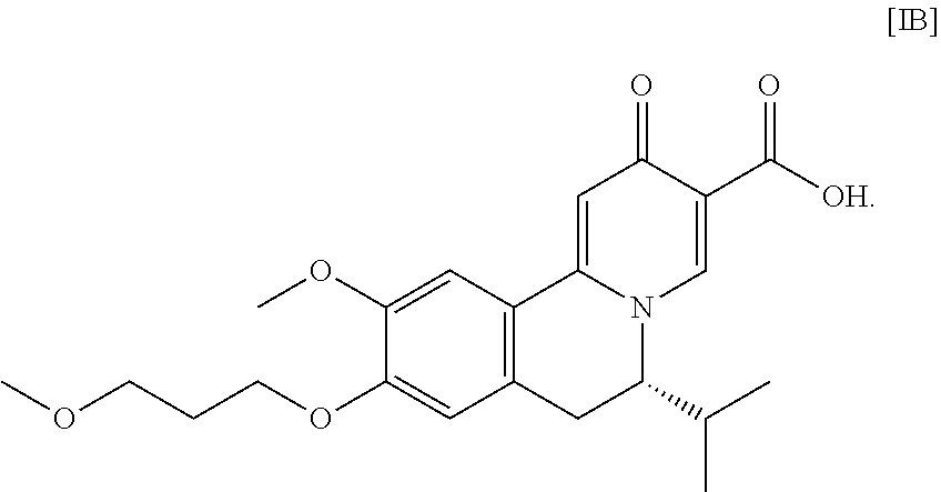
COCCCOC1=CC2=C(C=C1OC)C1=CC(=O)C(C([OH])=O)=CN1C(C(C)C)C2
